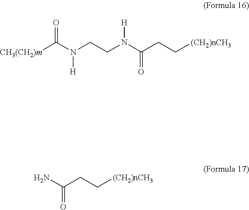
[CH3(CH2)m]C(N(CCN(C(CC[(CH2)nCH3])=O)[H])[H])=O.NC(CC[(CH2)nCH3])=O
